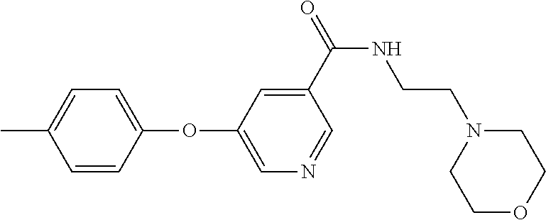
C1=C(C)C=CC(OC2=CN=CC(C(NCCN3CCOCC3)=O)=C2)=C1
